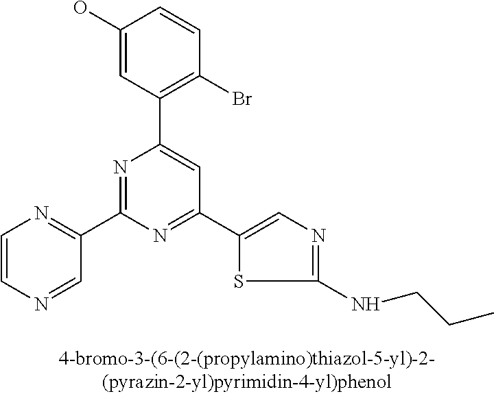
C1(O)=CC(C2=CC(C3=CN=C(NCCC)S3)=NC(C3=NC=CN=C3)=N2)=C(Br)C=C1
